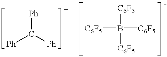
C([Ph])([Ph])[Ph].B([C6F5])([C6F5])([C6F5])[C6F5]
